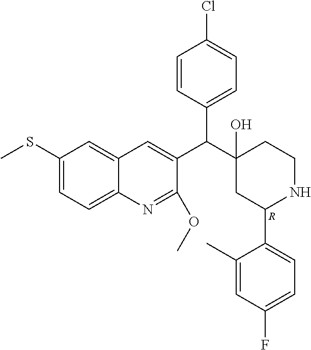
C1(SC)=CC=C2C(=C1)C=C(C(C1(O)CC(C3=CC=C(F)C=C3C)NCC1)C1=CC=C(Cl)C=C1)C(OC)=N2.[R]
